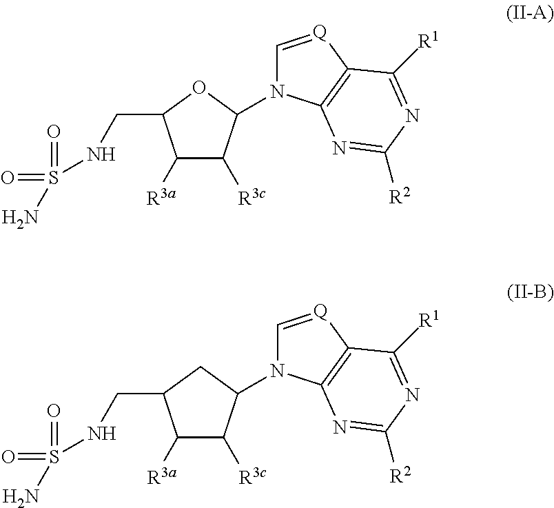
C1([R3a])C([R3c])C(N2C=[Q]C3=C2N=C([R2])N=C3[R1])OC1CNS(=O)(=O)N.C1([R3a])C([R3c])C(N2C=[Q]C3=C2N=C([R2])N=C3[R1])CC1CNS(=O)(=O)N
